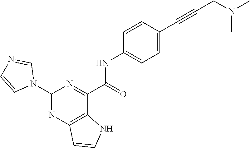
C1(N2C=NC=C2)=NC2=C(C(C(=O)NC3=CC=C(C#CCN(C)C)C=C3)=N1)NC=C2
